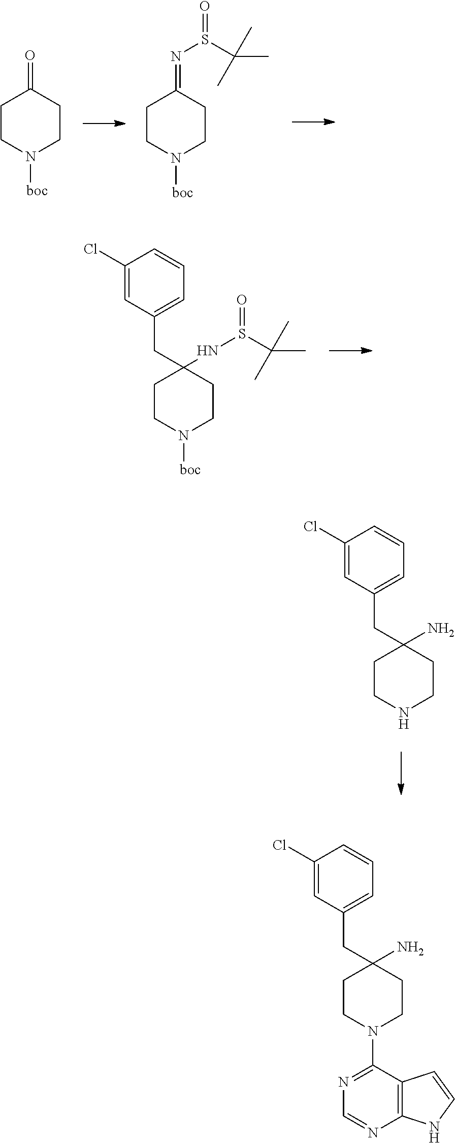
C1CN([boc])CCC1=O.C1CN([boc])CCC1=NS(C(C)(C)C)=O.C1CN([boc])CCC1(NS(C(C)(C)C)=O)CC1=CC=CC(Cl)=C1.C1CNCCC1(N)CC1=CC=CC(Cl)=C1.C1CN(C2=NC=NC3=C2C=CN3)CCC1(N)CC1=CC=CC(Cl)=C1
